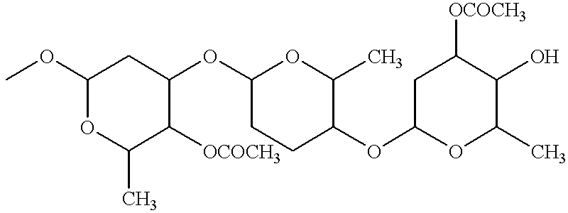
C1(OC)OC(C)C([OCOCH3])C(OC2CCC(OC3CC([OCOCH3])C(O)C(C)O3)C(C)O2)C1
